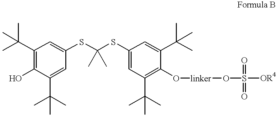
C1(C(C)(C)C)=C(O)C(C(C)(C)C)=CC(SC(SC2=CC(C(C)(C)C)=C(O[linker]OS([OR4])(=O)=O)C(C(C)(C)C)=C2)(C)C)=C1
